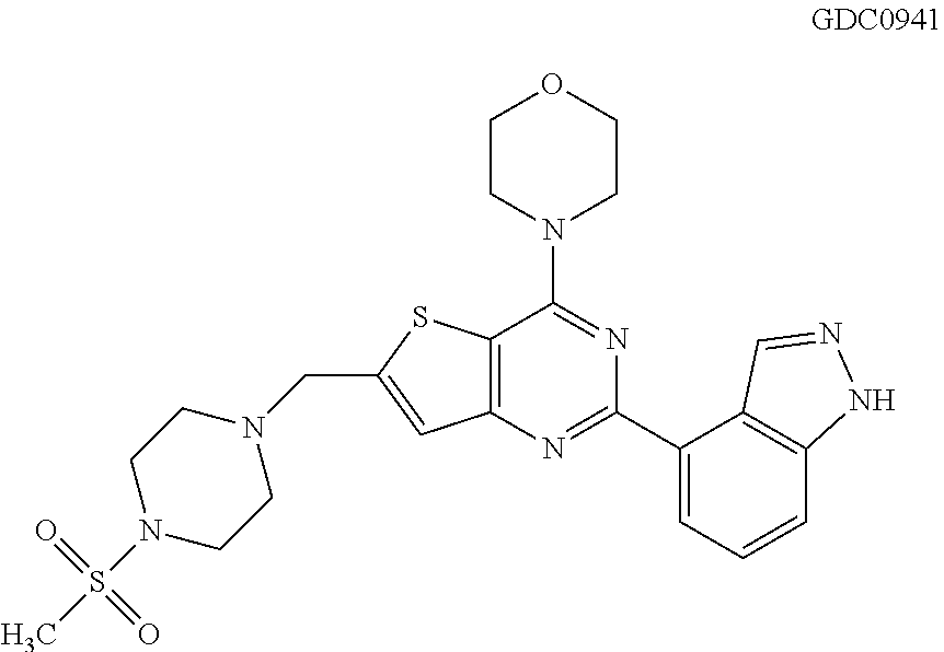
N1(S(C)(=O)=O)CCN(CC2=CC3=C(S2)C(N2CCOCC2)=NC(C2=CC=CC4=C2C=NN4)=N3)CC1
